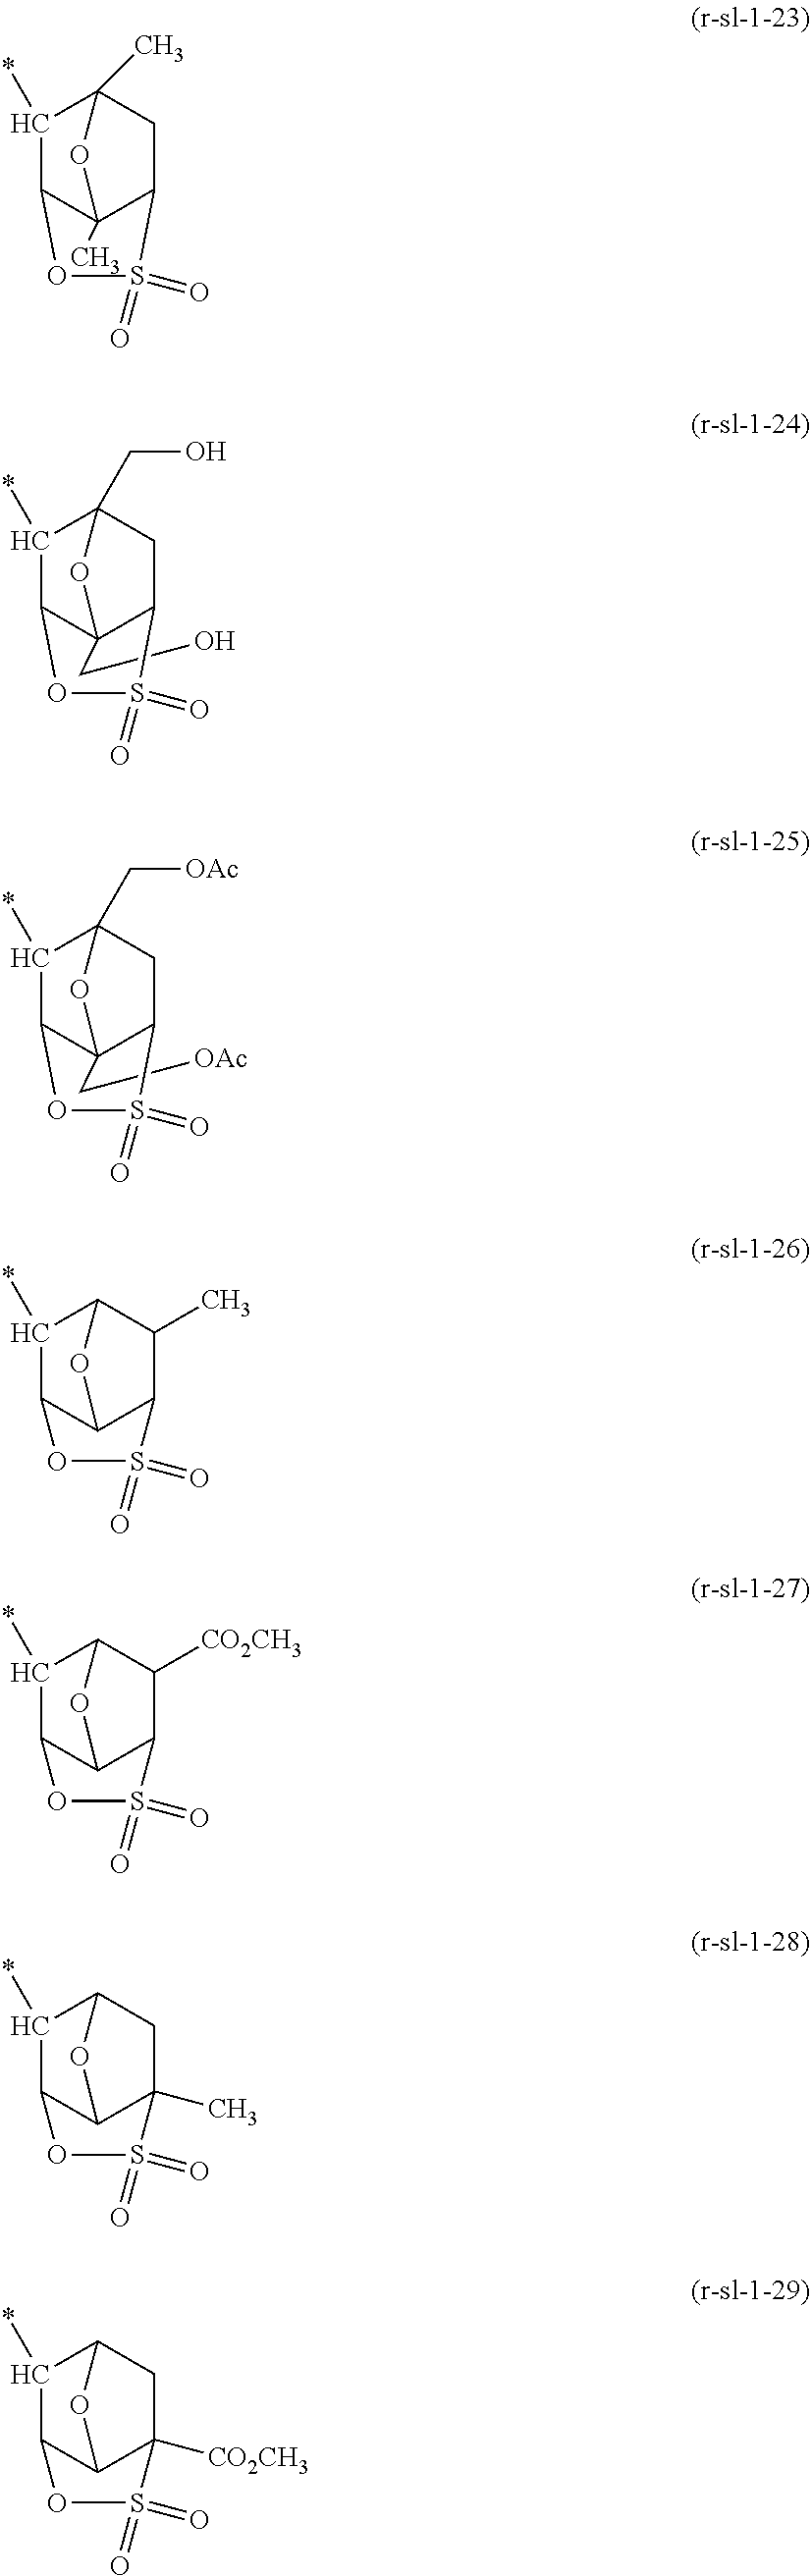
C1(*)C2C3(C)C(CC1(C)O3)S(=O)(=O)O2.C(C12C3C(*)C(CO)(CC1S(=O)(=O)O3)O2)O.C(C12C3C(*)C(C[OAc])(CC1S(=O)(=O)O3)O2)[OAc].C1(*)C2C3C(C(C)C1O3)S(=O)(=O)O2.C1(*)C2C3C(C([CO2CH3])C1O3)S(=O)(=O)O2.C1(*)C2C3C(C)(CC1O3)S(=O)(=O)O2.C1(*)C2C3C([CO2CH3])(CC1O3)S(=O)(=O)O2
